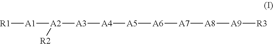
[R1][A1][A2]([A3][A4][A5][A6][A7][A8][A9][R3])[R2]
